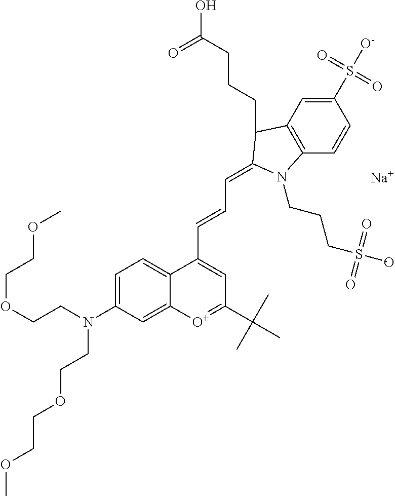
[Na].C1(S([O-])(=O)=O)=CC2=C(C=C1)N(CCCS(=O)(=O)[O-])C(=CC=CC1=CC(C(C)(C)C)=[O+]C3=CC(N(CCOCCOC)CCOCCOC)=CC=C31)C2CCCC(O)=O
